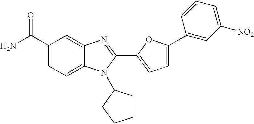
NC(C1=CC=C2C(=C1)N=C(C1=CC=C(C3=CC([NO2])=CC=C3)O1)N2C1CCCC1)=O
